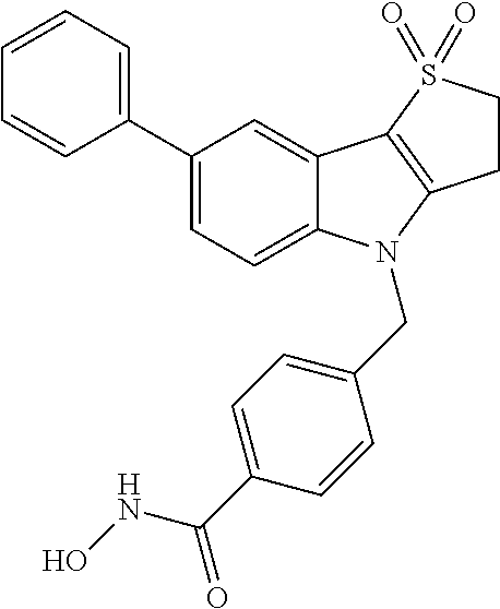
C1(C2=CC=CC=C2)=CC=C2C(=C1)C1=C(N2CC2=CC=C(C(NO)=O)C=C2)CCS1(=O)=O
